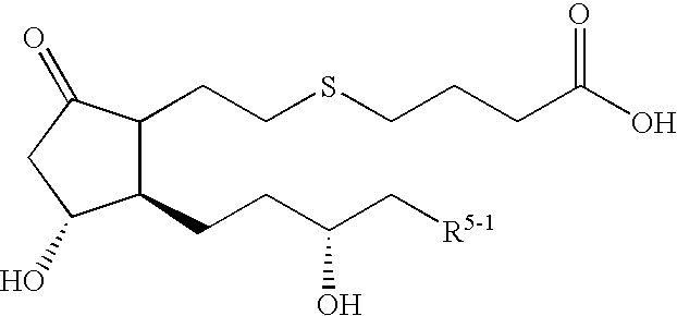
C1(CCC(C[R5-1])O)C(CCSCCCC(O)=O)C(=O)CC1O
